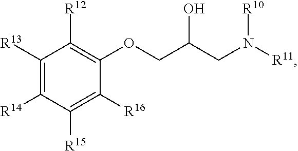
C1([R13])=C([R14])C([R15])=C([R16])C(OCC(CN([R11])[R10])O)=C1[R12]
